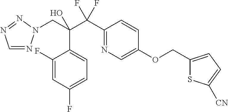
C1=NN(CC(C(C2=NC=C(OCC3=CC=C([CN])S3)C=C2)(F)F)(O)C2=CC=C(F)C=C2F)N=N1
